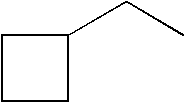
C1CC(CC)C1
